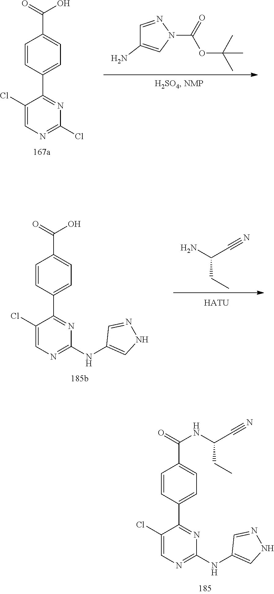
C1(Cl)=NC=C(Cl)C(C2=CC=C(C(=O)O)C=C2)=N1.C1=NN(C(=O)OC(C)(C)C)C=C1N.C1(NC2=CNN=C2)=NC=C(Cl)C(C2=CC=C(C(=O)O)C=C2)=N1.NC(C#N)CC.[HATU].C1(NC2=CNN=C2)=NC=C(Cl)C(C2=CC=C(C(=O)NC(CC)C#N)C=C2)=N1
